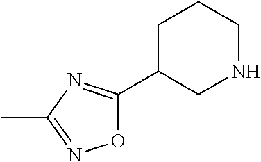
C1C(C2=NC(C)=NO2)CNCC1
